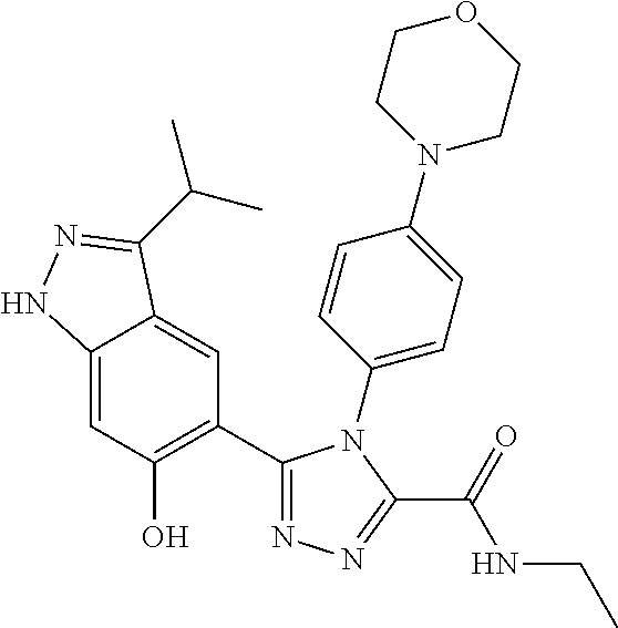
C1=C2C(=CC(C3=NN=C(C(=O)NCC)N3C3=CC=C(N4CCOCC4)C=C3)=C1O)C(C(C)C)=NN2
